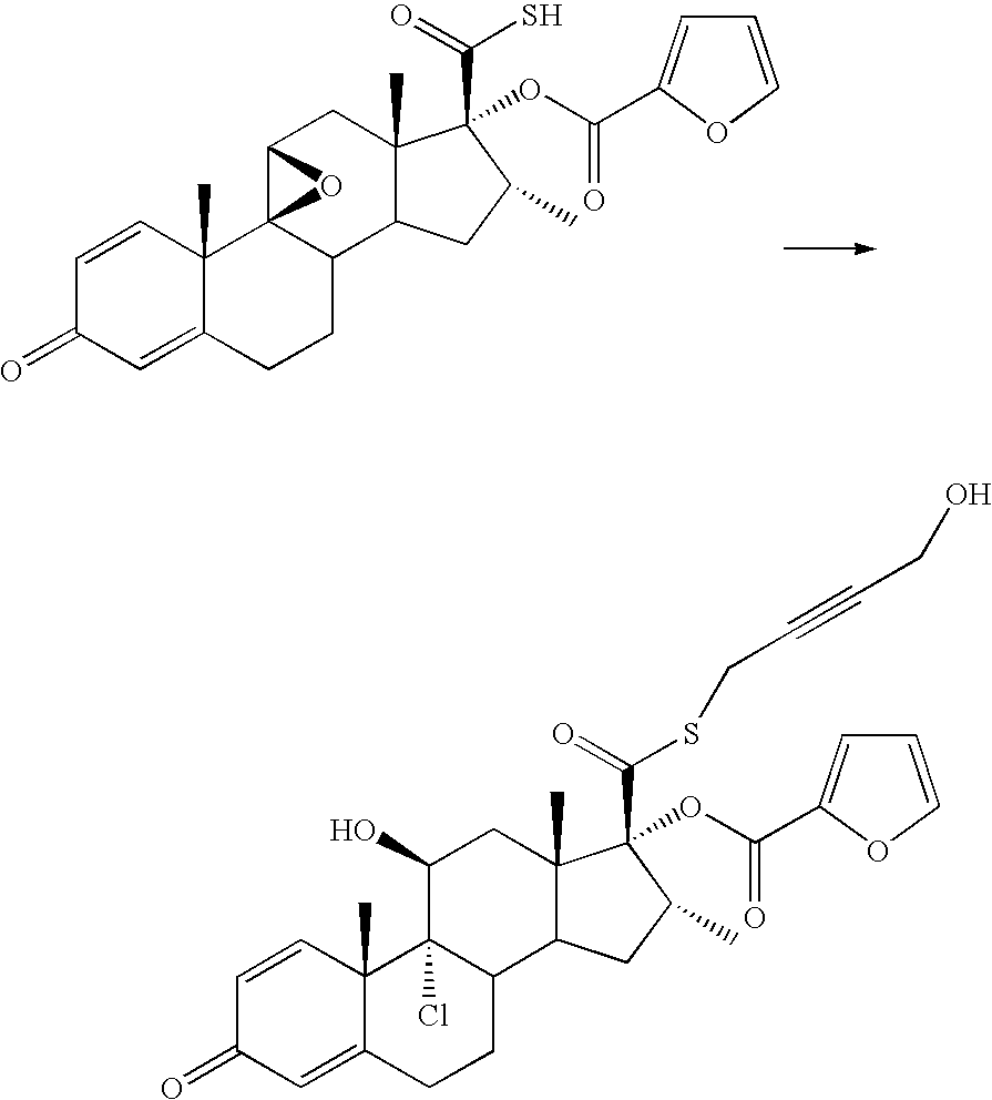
C1=CC2(C)C(=CC1=O)CCC1C23C(CC2(C)C1CC(C)C2(C(=O)S)OC(=O)C1=CC=CO1)O3.C1=CC2(C)C(=CC1=O)CCC1C2(Cl)C(O)CC2(C)C1CC(C)C2(OC(=O)C1=CC=CO1)C(SCC#CCO)=O
